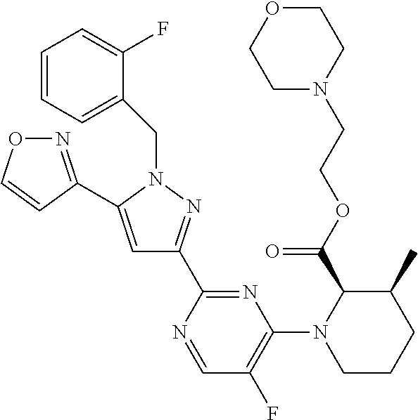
N1=C(C2=CC(C3=NC(N4CCCC(C)C4C(OCCN4CCOCC4)=O)=C(F)C=N3)=NN2CC2=CC=CC=C2F)C=CO1
